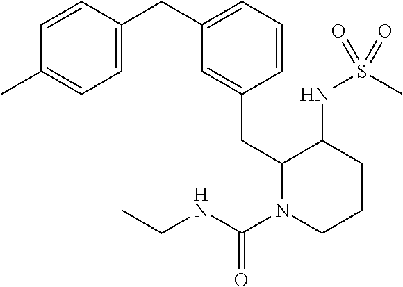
C1=CC(CC2=CC=CC(CC3N(C(NCC)=O)CCCC3NS(C)(=O)=O)=C2)=CC=C1C
